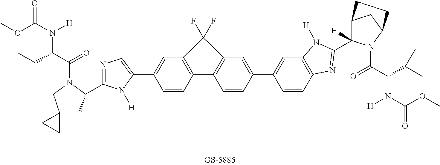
C1=CC2=C(C=C1C1=CN=C(C3CC4(CN3C(C(C(C)C)N(C(OC)=O)[H])=O)CC4)N1[H])C(F)(F)C1=C2C=CC(C2=CC3=C(C=C2)N=C(C2([H])C4CC(N2C(C(C(C)C)N(C(OC)=O)[H])=O)CC4)N3[H])=C1
